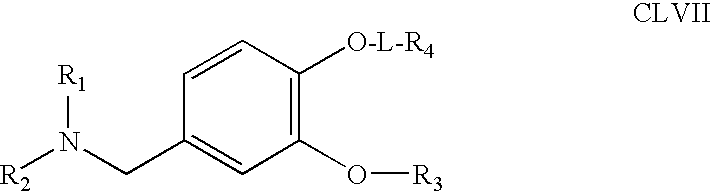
C1=CC(CN([R2])[R1])=CC(O[R3])=C1[O-L-R4]
